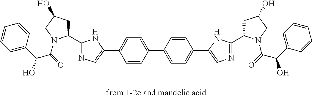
C1=C(C2=CN=C(C3CC(O)CN3C(=O)C(C3=CC=CC=C3)O)N2)C=CC(C2=CC=C(C3=CN=C(C4CC(O)CN4C(=O)C(C4=CC=CC=C4)O)N3)C=C2)=C1
